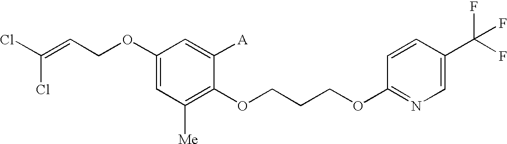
C1(OCC=C(Cl)Cl)=CC([Me])=C(OCCCOC2=NC=C(C(F)(F)F)C=C2)C([A])=C1
